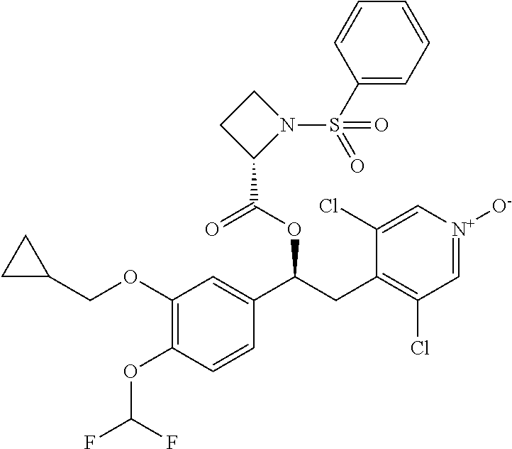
C1(OC(F)F)=C(OCC2CC2)C=C(C(CC2=C(Cl)C=[N+]([O-])C=C2Cl)OC(=O)C2N(S(=O)(C3=CC=CC=C3)=O)CC2)C=C1
